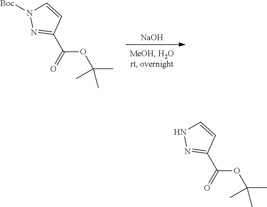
[NaOH].[Boc]N1C=CC(C(=O)OC(C)(C)C)=N1.C1=CNN=C1C(=O)OC(C)(C)C
